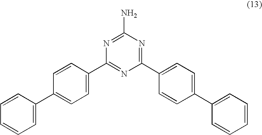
C1=C(C2=CC=C(C3=NC(C4=CC=C(C5=CC=CC=C5)C=C4)=NC(N)=N3)C=C2)C=CC=C1
